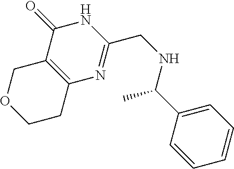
C1=C(C(NCC2=NC3=C(C(=O)N2)COCC3)C)C=CC=C1
